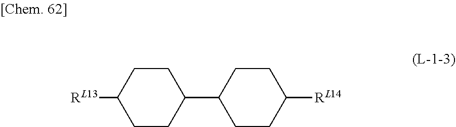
C1CC([RL13])CCC1C1CCC([RL14])CC1
